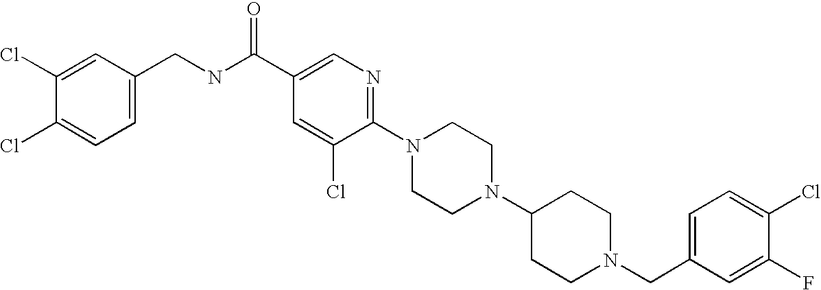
C1(Cl)=CC=C(CN2CCC(N3CCN(C4=NC=C(C(NCC5=CC=C(Cl)C(Cl)=C5)=O)C=C4Cl)CC3)CC2)C=C1F
